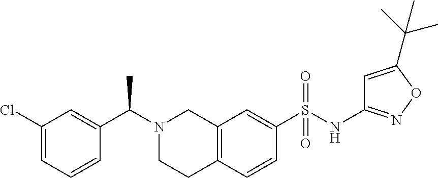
C1(Cl)=CC=CC(C(N2CCC3=C(C2)C=C(S(NC2=NOC(C(C)(C)C)=C2)(=O)=O)C=C3)C)=C1
